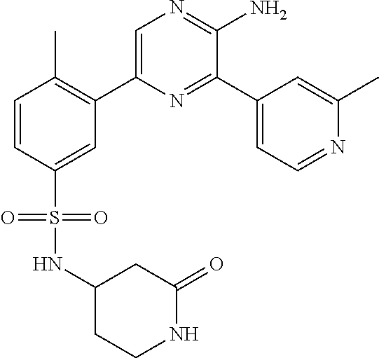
C1(C2=C(C)C=CC(S(=O)(=O)NC3CCNC(=O)C3)=C2)=CN=C(N)C(C2=CC=NC(C)=C2)=N1
